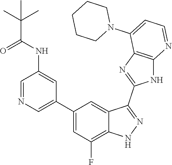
C1=NC=C(C2=CC(F)=C3C(=C2)C(C2=NC4=C(N2)N=CC=C4N2CCCCC2)=NN3)C=C1NC(C(C)(C)C)=O
